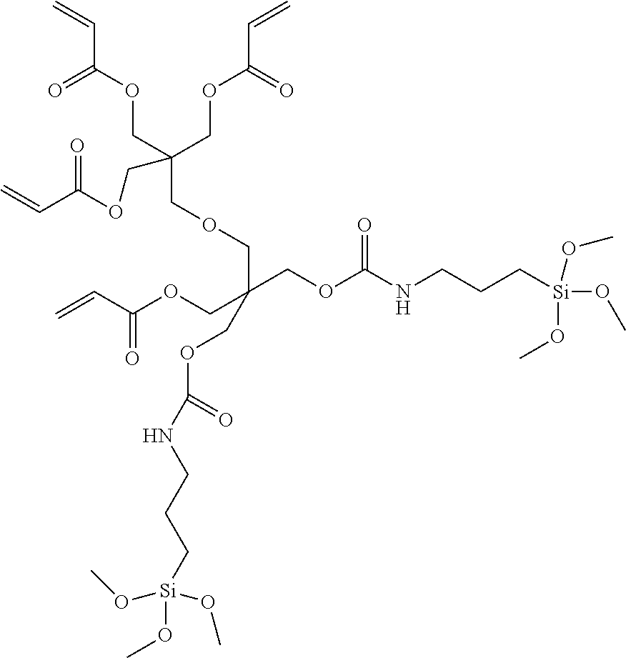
C(COC(NCCC[Si](OC)(OC)OC)=O)(COC(C=C)=O)(COCC(COC(C=C)=O)(COC(C=C)=O)COC(C=C)=O)COC(=O)NCCC[Si](OC)(OC)OC
